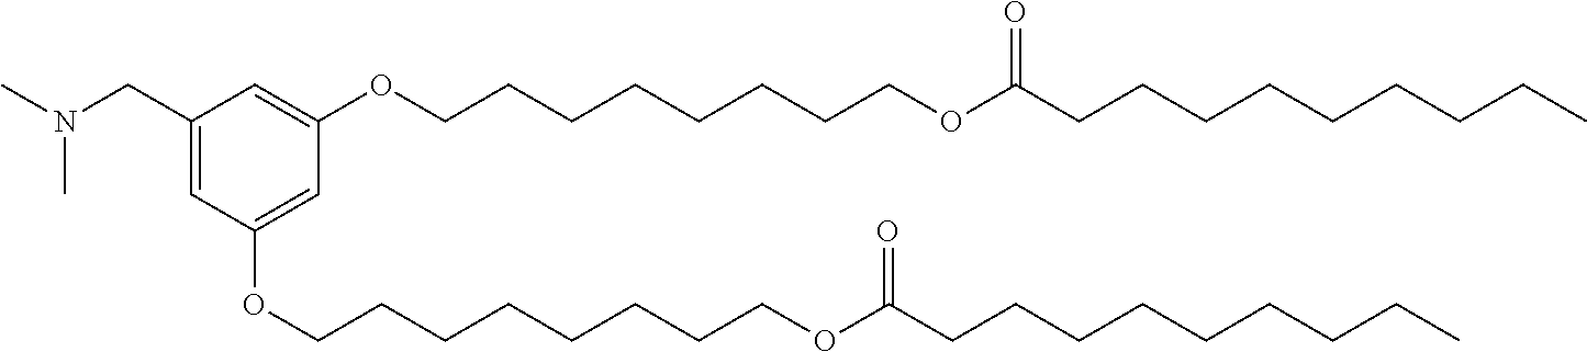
C1=C(CN(C)C)C=C(OCCCCCCCCOC(CCCCCCCCC)=O)C=C1OCCCCCCCCOC(CCCCCCCCC)=O
